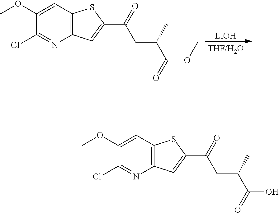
[LiOH].C1(OC)=CC2=C(N=C1Cl)C=C(C(=O)CC(C(=O)OC)C)S2.C1(OC)=CC2=C(N=C1Cl)C=C(C(=O)CC(C(=O)O)C)S2
